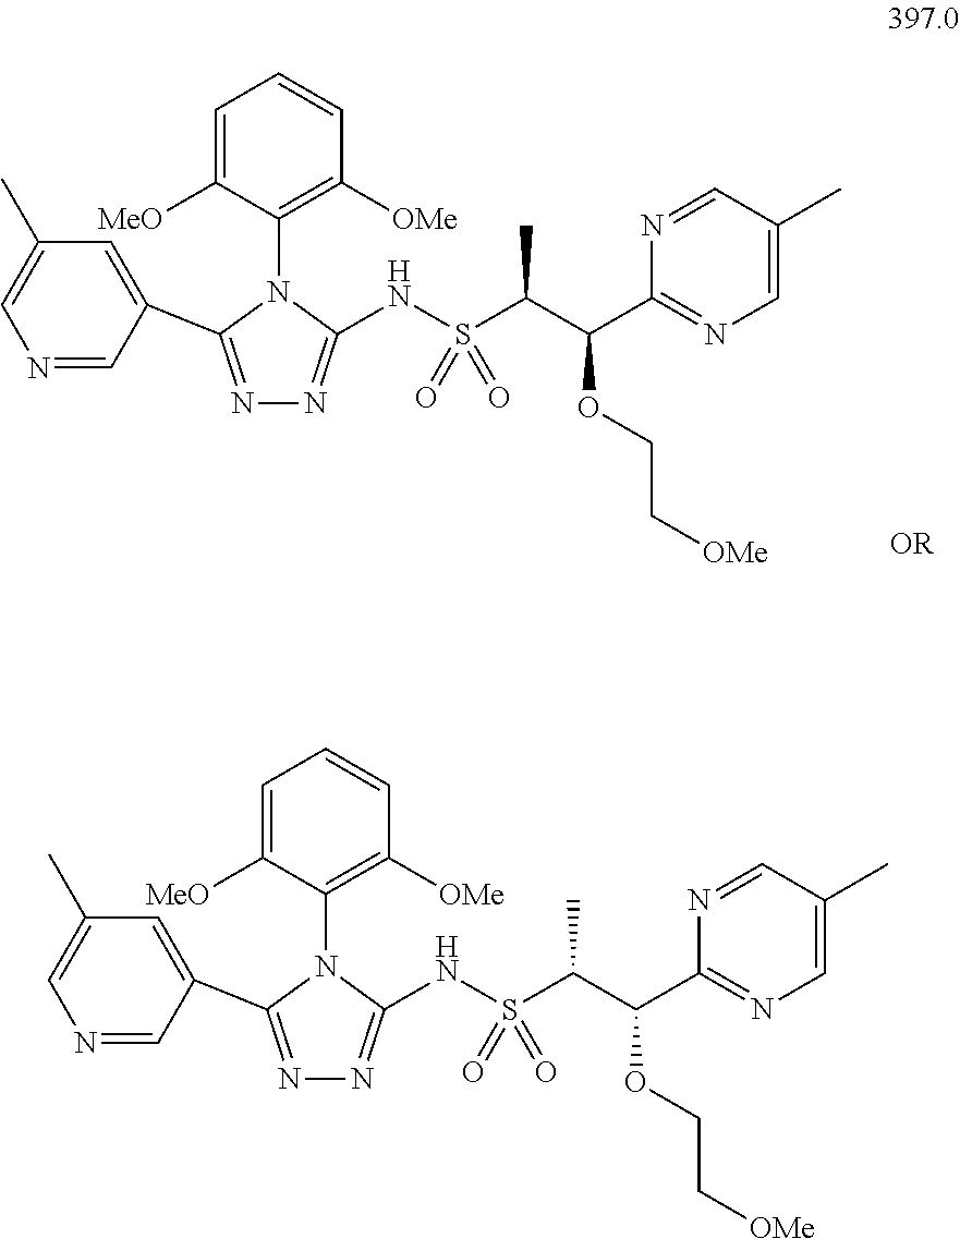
N1=CC(C2=NN=C(NS(C(C(C3=NC=C(C)C=N3)OCC[OMe])C)(=O)=O)N2C2=C([OMe])C=CC=C2[MeO])=CC(C)=C1.N1=CC(C2=NN=C(NS(C(C(C3=NC=C(C)C=N3)OCC[OMe])C)(=O)=O)N2C2=C([OMe])C=CC=C2[MeO])=CC(C)=C1
